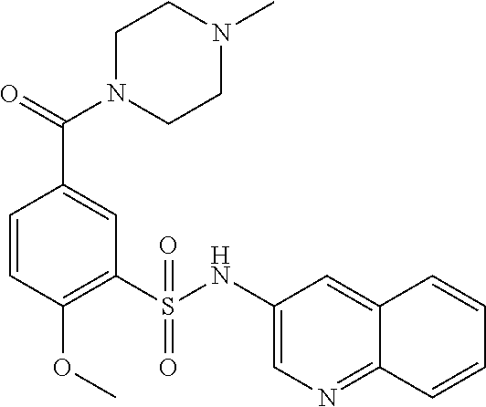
C1=CC(OC)=C(S(=O)(=O)NC2=CN=C3C(=C2)C=CC=C3)C=C1C(=O)N1CCN(C)CC1
